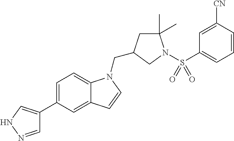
C1=NNC=C1C1=CC=C2C(=C1)C=CN2CC1CC(C)(C)N(S(C2=CC=CC([CN])=C2)(=O)=O)C1
